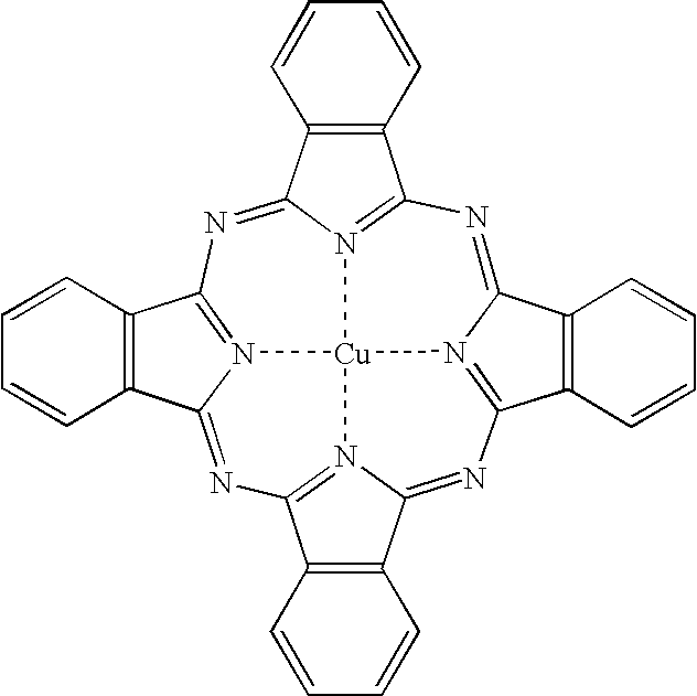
N1=C2N3=C(C4=C2C=CC=C4)N=C2N4=C(C5=C2C=CC=C5)N=C2N5=C(C6=C2C=CC=C6)N=C2N(=C1C1=C2C=CC=C1)[Cu]345
